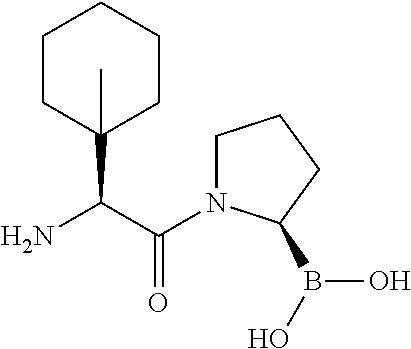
C1(C(C(=O)N2CCCC2B(O)O)N)(C)CCCCC1
